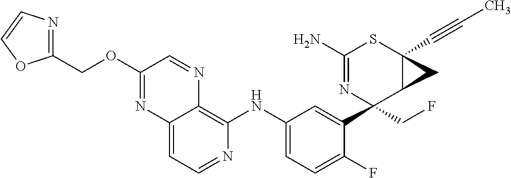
C1(N)=NC(CF)(C2=CC(NC3=C4C(=CC=N3)N=C(OCC3=NC=CO3)C=N4)=CC=C2F)C2C(C#CC)(S1)C2
